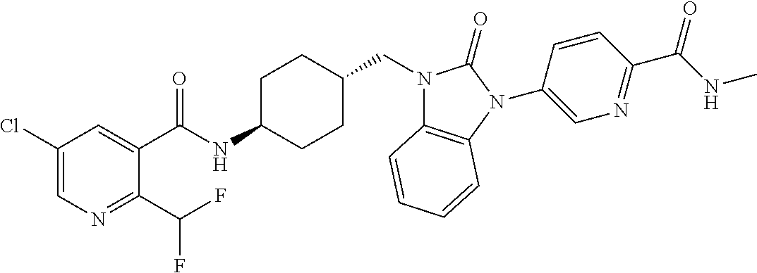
C1(Cl)=CN=C(C(F)F)C(C(NC2CCC(CN3C4=C(N(C5=CN=C(C(NC)=O)C=C5)C3=O)C=CC=C4)CC2)=O)=C1
